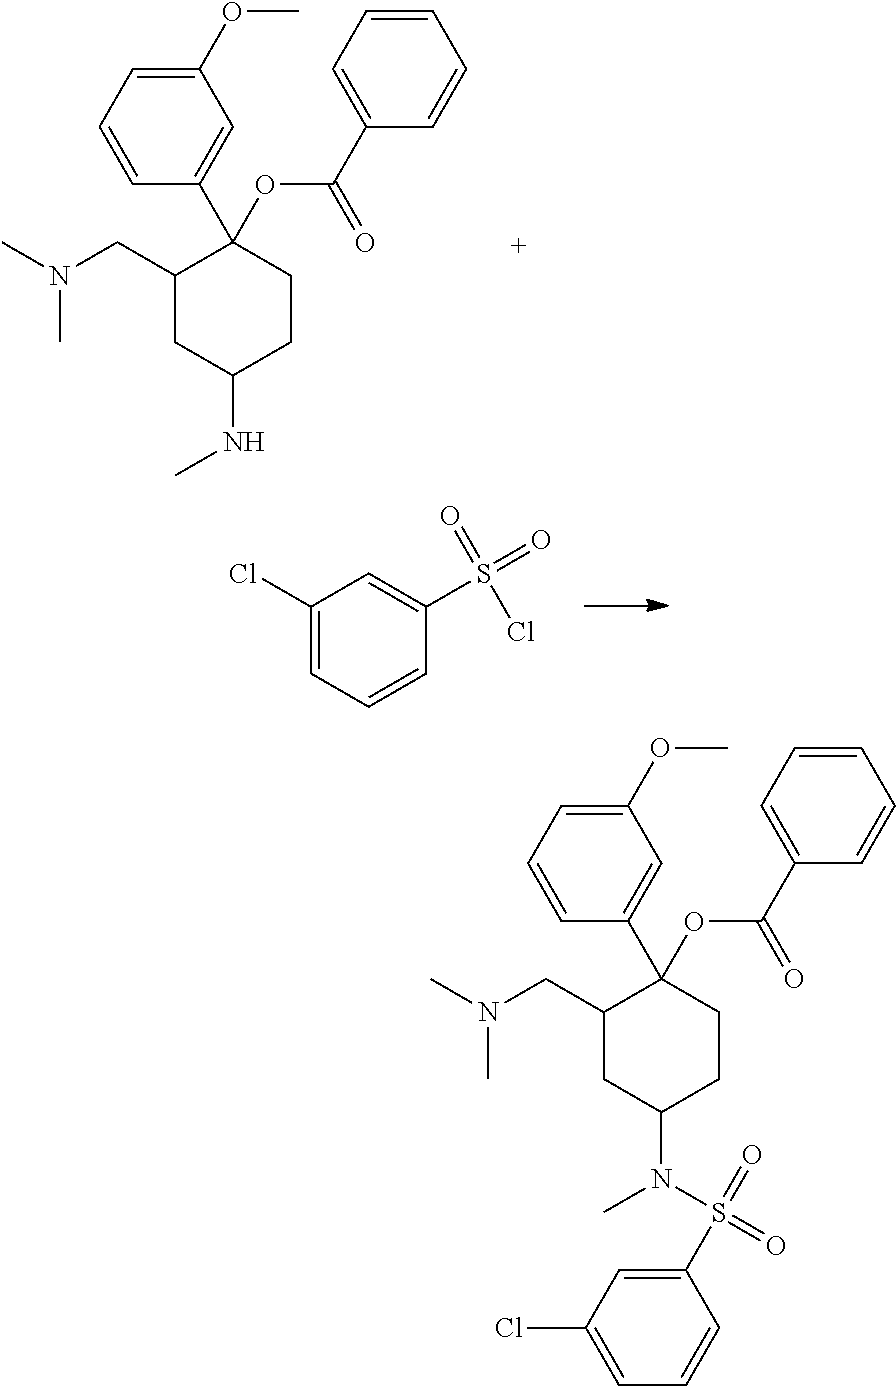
C1=C(C2(OC(C3=CC=CC=C3)=O)C(CN(C)C)CC(NC)CC2)C=CC=C1OC.C1=C(C2(OC(C3=CC=CC=C3)=O)C(CN(C)C)CC(N(C)S(=O)(=O)C3=CC(Cl)=CC=C3)CC2)C=CC=C1OC.C1(Cl)=CC=CC(S(=O)(=O)Cl)=C1
